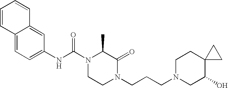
C1(NC(N2CCN(CCCN3CC(O)C4(CC3)CC4)C(=O)C2C)=O)=CC=C2C(=C1)C=CC=C2
